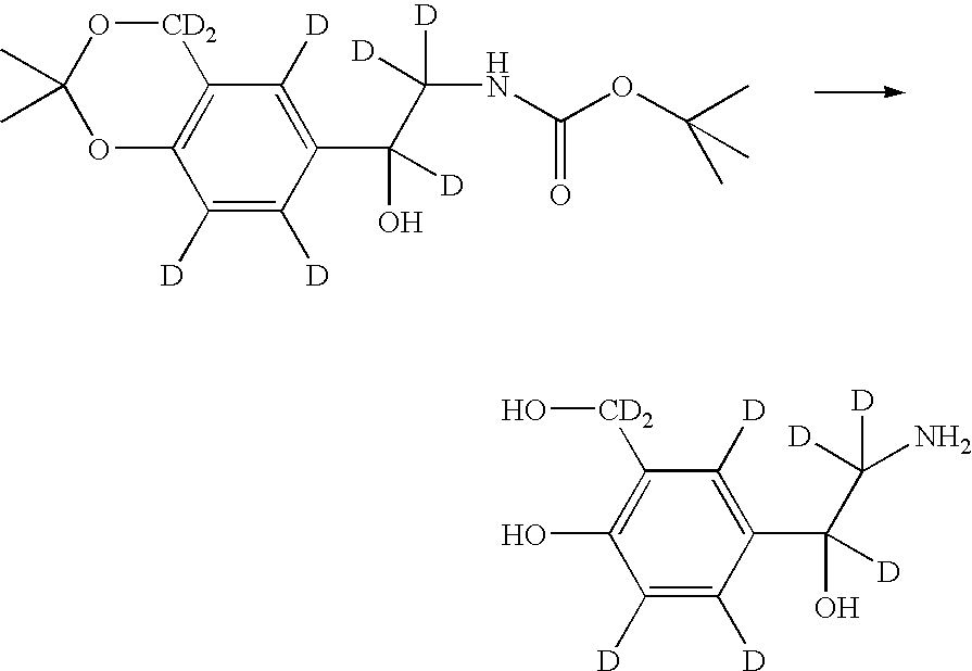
C1([D])=C([D])C(C(O)([D])C([D])([D])NC(OC(C)(C)C)=O)=C([D])C2=C1OC(C)(C)O[CD2]2.C1([D])=C([D])C(C(O)(C([D])([D])N)[D])=C([D])C([CD2]O)=C1O
